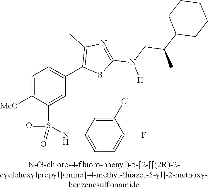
C1=C([OMe])C(S(NC2=CC=C(F)C(Cl)=C2)(=O)=O)=CC(C2=C(C)N=C(N(CC(C3CCCCC3)C)[H])S2)=C1
